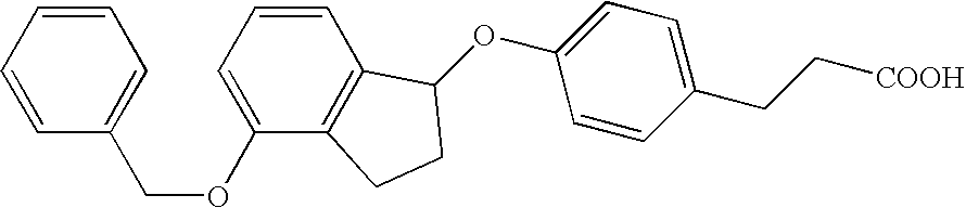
C1(CC[COOH])=CC=C(OC2C3=C(C(OCC4=CC=CC=C4)=CC=C3)CC2)C=C1
